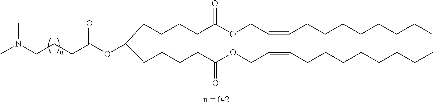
C(CC(OC(CCCCC(OCC=CCCCCCCCC)=O)CCCCC(OCC=CCCCCCCCC)=O)=O)CN(C)C
